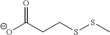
[O-]C(CCSSC)=O
